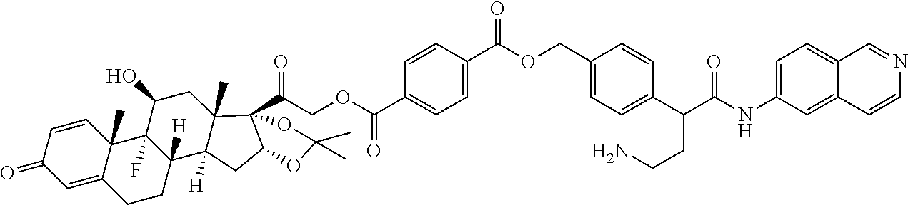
C1=CC2(C)C(=CC1=O)CCC1([H])C2(F)C(O)CC2(C)C1([H])CC1C2(C(=O)COC(C2=CC=C(C(OCC3=CC=C(C(C(NC4=CC=C5C(=C4)C=CN=C5)=O)CCN)C=C3)=O)C=C2)=O)OC(C)(C)O1
